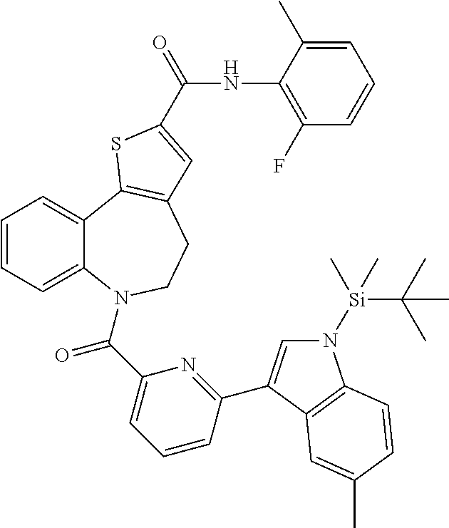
N1([Si](C(C)(C)C)(C)C)C=C(C2=NC(C(=O)N3C4=CC=CC=C4C4=C(CC3)C=C(C(NC3=C(F)C=CC=C3C)=O)S4)=CC=C2)C2=C1C=CC(C)=C2
